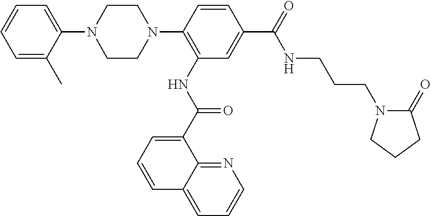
C1=C(C)C(N2CCN(C3=C(NC(C4=CC=CC5=CC=CN=C45)=O)C=C(C(=O)NCCCN4C(=O)CCC4)C=C3)CC2)=CC=C1
